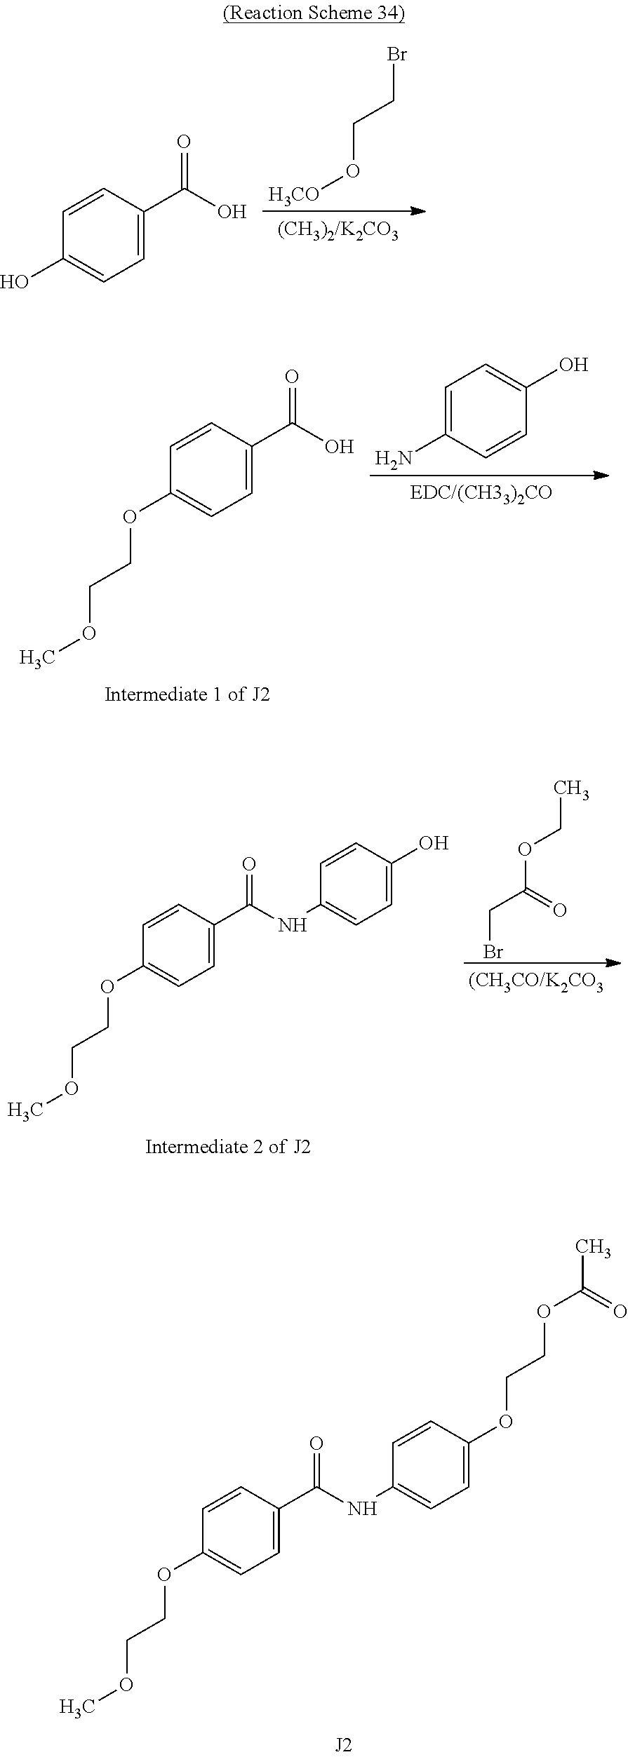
C1=CC(C(=O)NC2=CC=C(OCCOC(C)=O)C=C2)=CC=C1OCCOC.C1=CC(C(=O)O)=CC=C1O.BrCCO[H3CO].C1=CC(C(=O)O)=CC=C1OCCOC.C1=C(N)C=CC(O)=C1.C(Br)C(OCC)=O.C1=CC(C(=O)NC2=CC=C(O)C=C2)=CC=C1OCCOC
